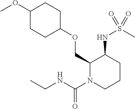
C1(COC2CCC(OC)CC2)N(C(NCC)=O)CCCC1NS(C)(=O)=O
